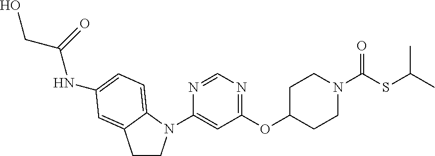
N1=CN=C(OC2CCN(C(SC(C)C)=O)CC2)C=C1N1CCC2=CC(NC(=O)CO)=CC=C12
